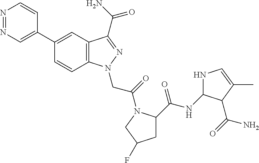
N1=NC=C(C2=CC3=C(C=C2)N(CC(=O)N2C(C(=O)NC4NC=C(C)C4C(N)=O)CC(F)C2)N=C3C(N)=O)C=C1
